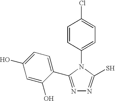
C1(N2C(S)=NN=C2C2=CC=C(O)C=C2O)=CC=C(Cl)C=C1
